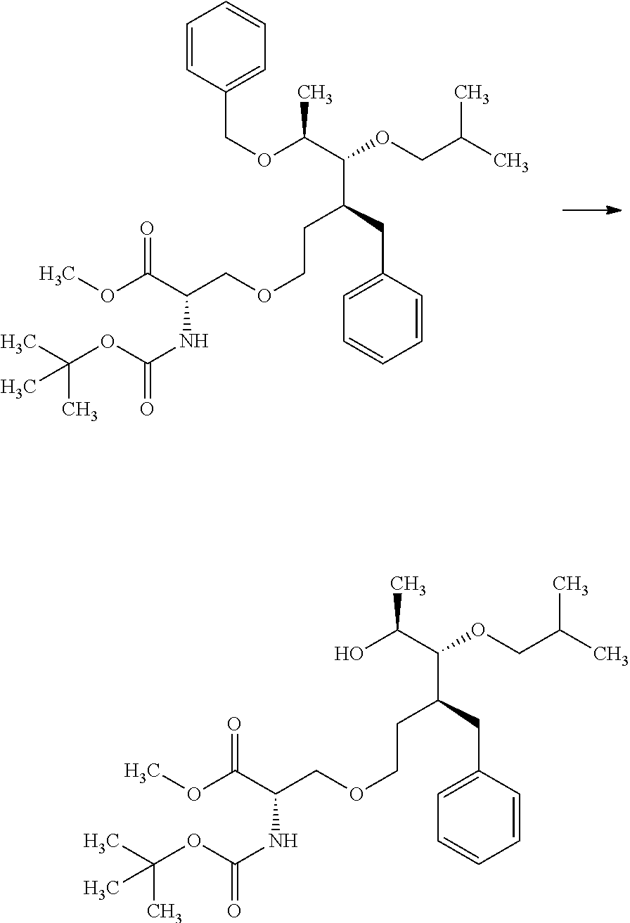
C1=CC(COC(C)C(OCC(C)C)C(CCOCC(C(OC)=O)NC(=O)OC(C)(C)C)CC2=CC=CC=C2)=CC=C1.OC(C(OCC(C)C)C(CCOCC(C(OC)=O)NC(=O)OC(C)(C)C)CC1=CC=CC=C1)C
